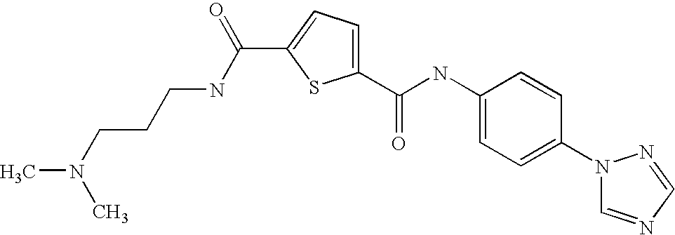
C1(C(=O)NC2=CC=C(N3C=NC=N3)C=C2)=CC=C(C(=O)NCCCN(C)C)S1
